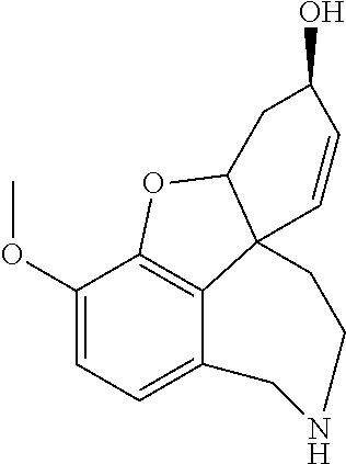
C1(OC)=CC=C2C3=C1OC1C3(C=CC(O)C1)CCNC2
